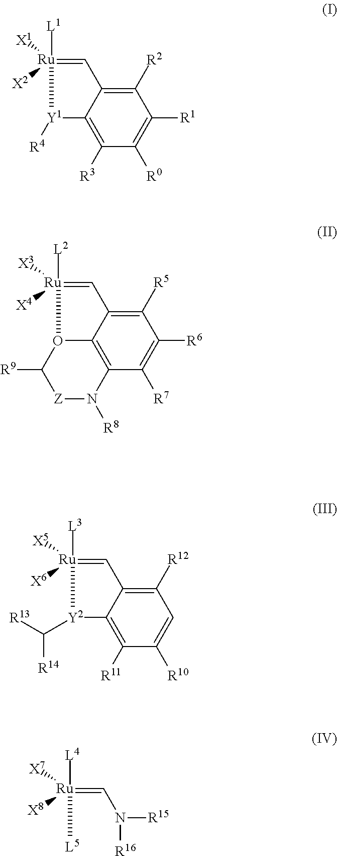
C12=C([R3])C([R0])=C([R1])C([R2])=C1C=[Ru]([L1])([X1])([X2])[Y1]2[R4].C12=C3C([R7])=C([R6])C([R5])=C1C=[Ru]([L2])([X3])([X4])O2C([R9])[Z]N3[R8].C12=C([R11])C([R10])=CC([R12])=C1C=[Ru]([L3])([X5])([X6])[Y2]2C([R14])[R13].[R15]N(C=[Ru]([L4])([L5])([X8])[X7])[R16]
